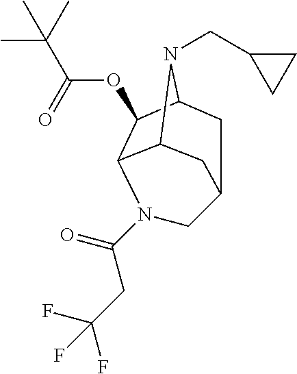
C12C3C(OC(C(C)(C)C)=O)C(N1CC1CC1)CC(C2)CN3C(CC(F)(F)F)=O
